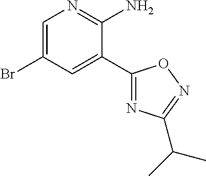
C1=C(Br)C=C(C2=NC(C(C)C)=NO2)C(N)=N1
